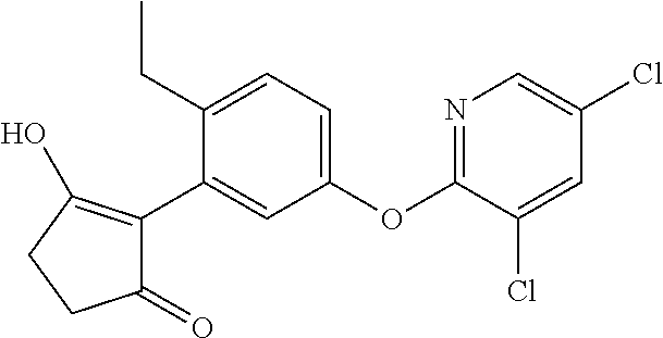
C1(=O)C(C2=CC(OC3=NC=C(Cl)C=C3Cl)=CC=C2CC)=C(O)CC1
